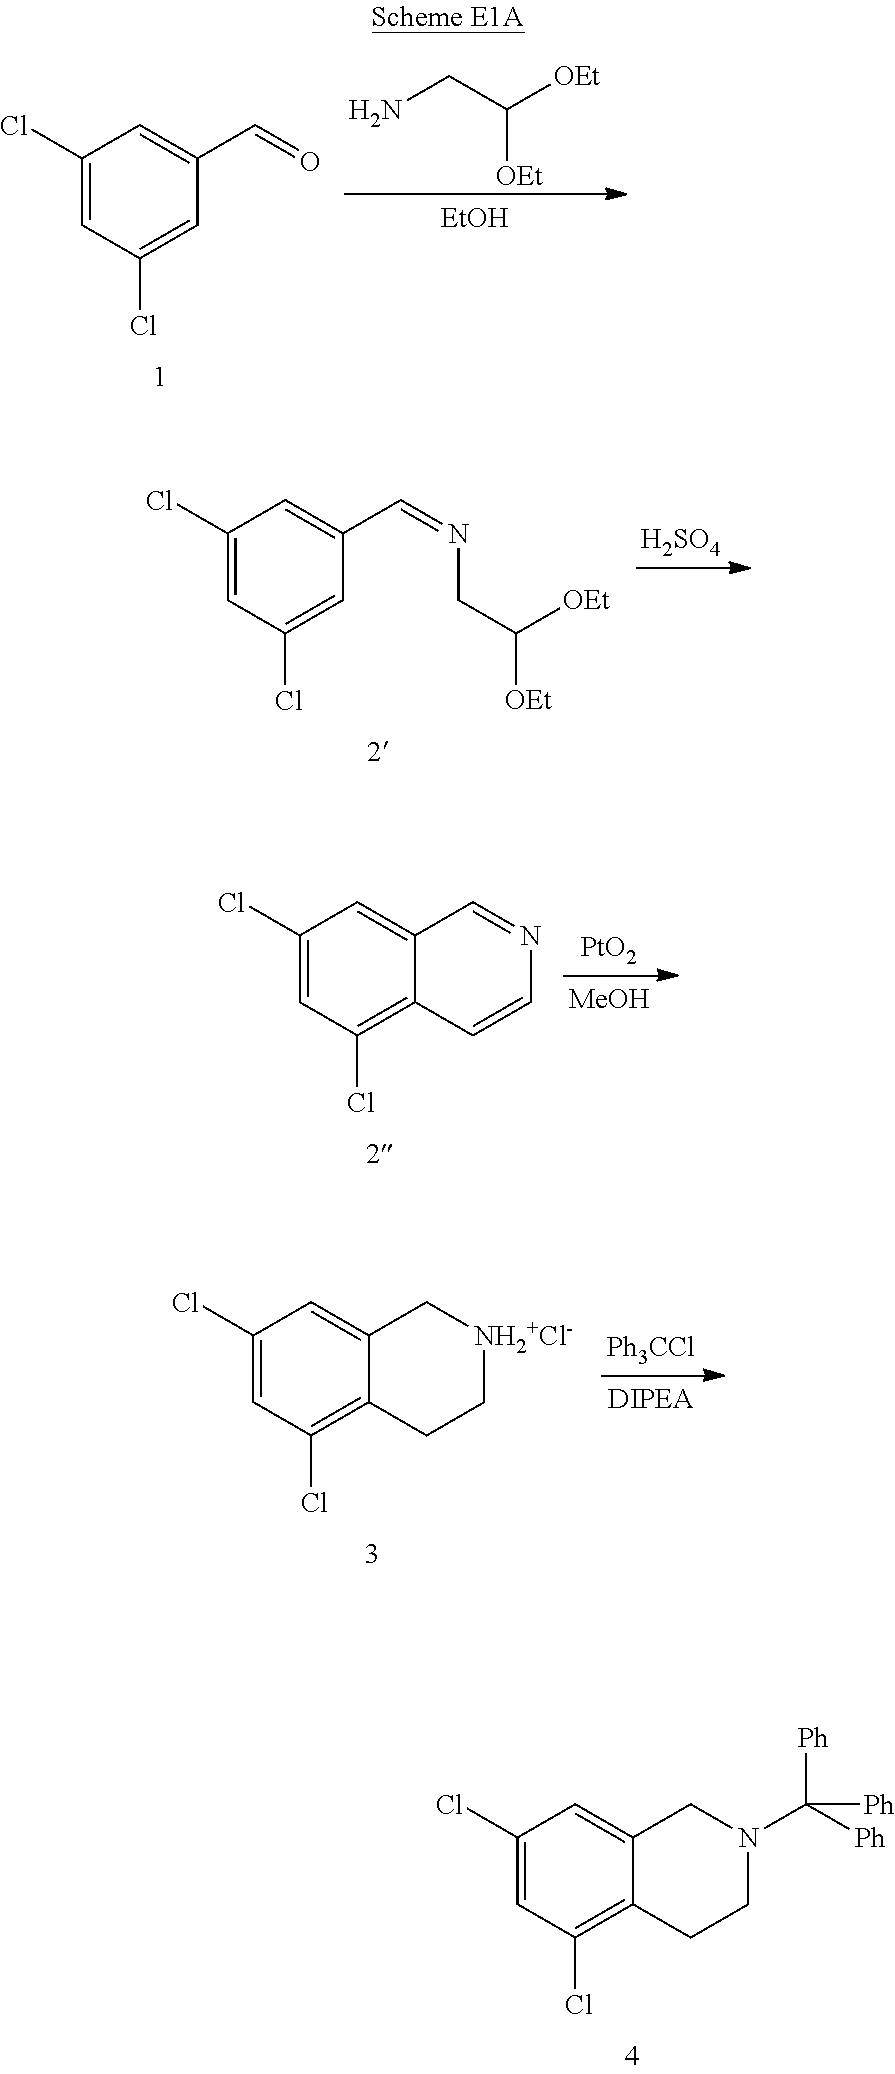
C1(Cl)=CC(Cl)=CC(C=O)=C1.NCC([OEt])[OEt].[EtOH].C1(Cl)=CC(Cl)=CC(C=NCC([OEt])[OEt])=C1.[H2SO4].C1(Cl)=CC(Cl)=C2C(=C1)C=NC=C2.[PtO2].[MeOH].C1(Cl)=CC(Cl)=C2C(=C1)C[NH2+Cl-]CC2.[Ph3CCl].[DIPEA].C1(Cl)=CC(Cl)=C2C(=C1)CN(C([Ph])([Ph])[Ph])CC2
